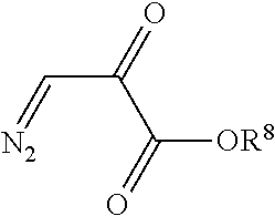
C(C=[N2])(C(=O)[OR8])=O
